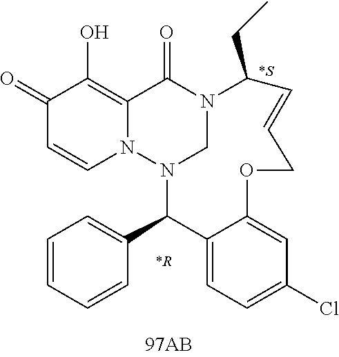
C1(=O)C=CN2C(=C1O)C(=O)N1CN2C(C2=CC=CC=C2)C2=CC=C(Cl)C=C2OCC=CC1CC
